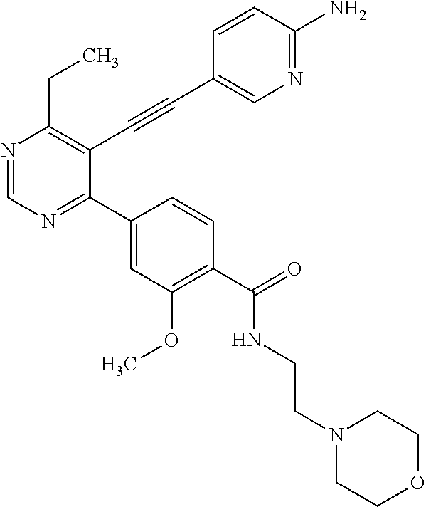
N1=CN=C(C2=CC(OC)=C(C(=O)NCCN3CCOCC3)C=C2)C(C#CC2=CN=C(N)C=C2)=C1CC
